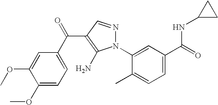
C1=C(N2N=CC(C(=O)C3=CC=C(OC)C(OC)=C3)=C2N)C(C)=CC=C1C(=O)NC1CC1
